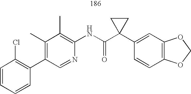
C1(C2=C(Cl)C=CC=C2)=C(C)C(C)=C(NC(C2(C3=CC4=C(C=C3)OCO4)CC2)=O)N=C1
